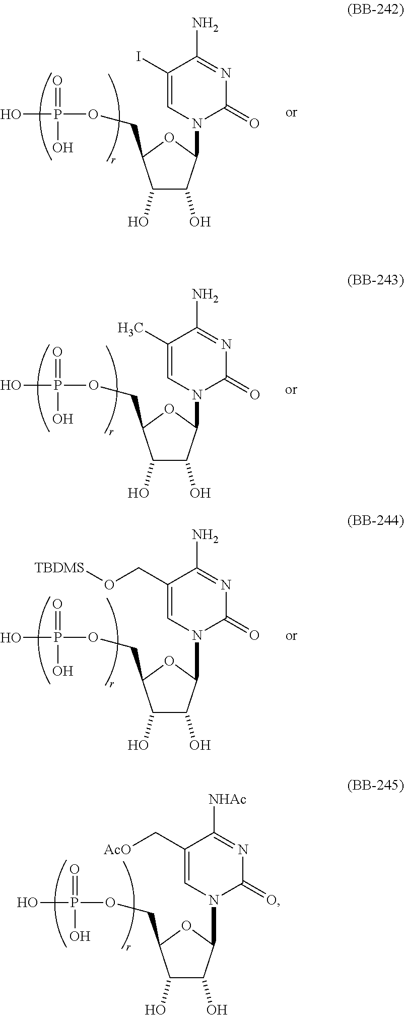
C1(O)C(O)C(N2C(=O)N=C(N)C(I)=C2)OC1COP(=O)(O)O.C1(O)C(O)C(N2C(=O)N=C([NHAc])C(C[AcO])=C2)OC1COP(=O)(O)O.C1(O)C(O)C(N2C(=O)N=C(N)C(CO[TBDMS])=C2)OC1COP(=O)(O)O.C1(O)C(O)C(N2C(=O)N=C(N)C(C)=C2)OC1COP(=O)(O)O
